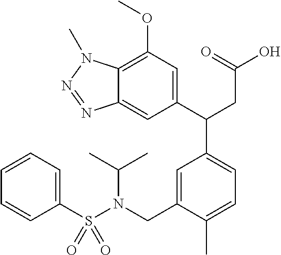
N(CC1=CC(C(CC(O)=O)C2=CC(OC)=C3C(=C2)N=NN3C)=CC=C1C)(S(=O)(=O)C1=CC=CC=C1)C(C)C
